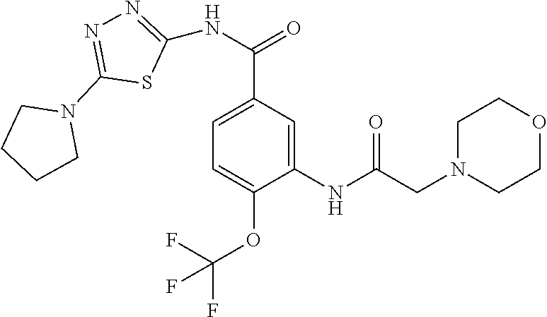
C(C1=CC=C(OC(F)(F)F)C(NC(CN2CCOCC2)=O)=C1)(NC1=NN=C(N2CCCC2)S1)=O
